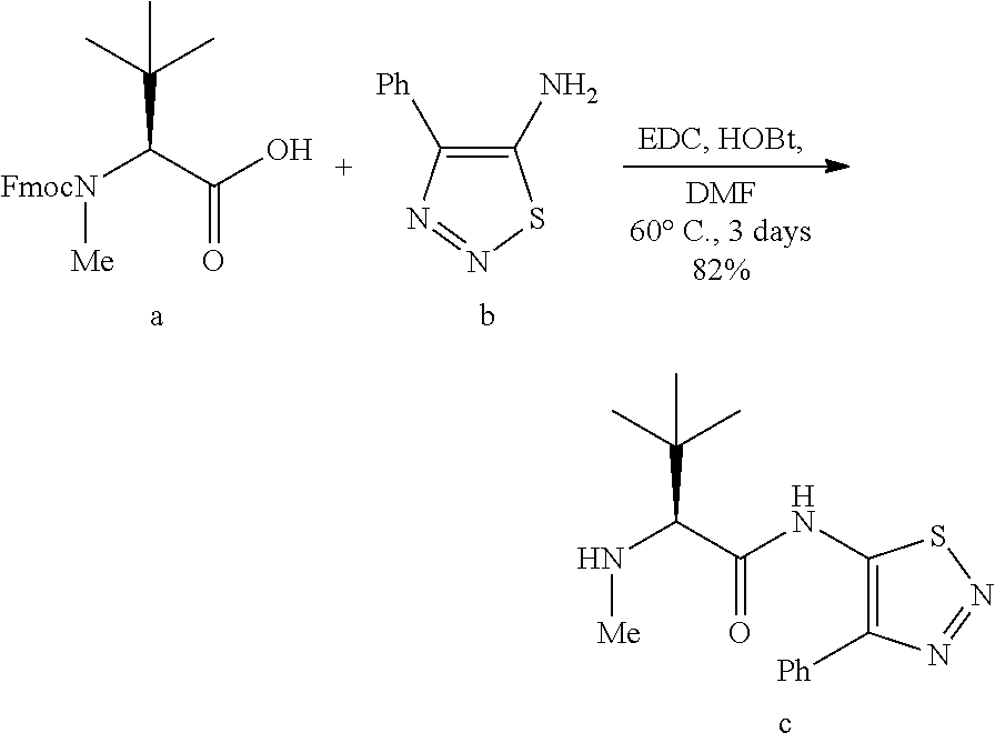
C1(N)=C([Ph])N=NS1.C(C(C(O)=O)[FmocN][Me])(C)(C)C.C(C(C(NC1=C([Ph])N=NS1)=O)N[Me])(C)(C)C
